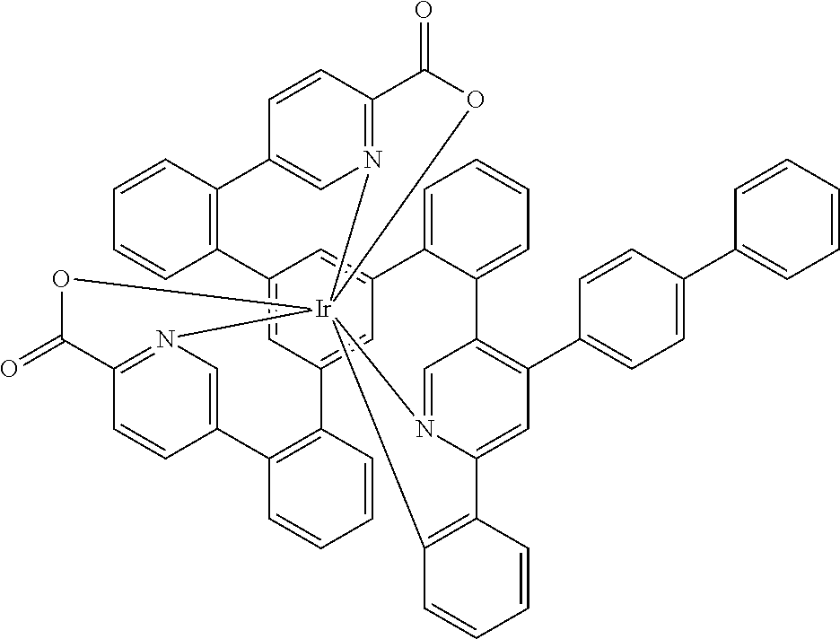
C12=CC3=CC(=C1)C1=CC=CC=C1C1=C(C4=CC=C(C5=CC=CC=C5)C=C4)C=C4N(=C1)[Ir]15(N6=C(C=CC(=C6)C6=C3C=CC=C6)C(=O)O1)(N1=C(C=CC(=C1)C1=C2C=CC=C1)C(=O)O5)C1=C4C=CC=C1
